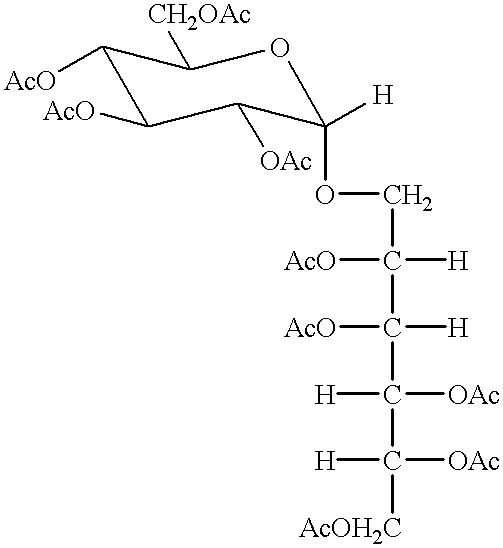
C1([AcO])C([AcO])C([OAc])C(OCC(C([H])(C([H])([OAc])C([H])([OAc])[AcOH2C])[AcO])([AcO])[H])([H])OC1[CH2OAc]
